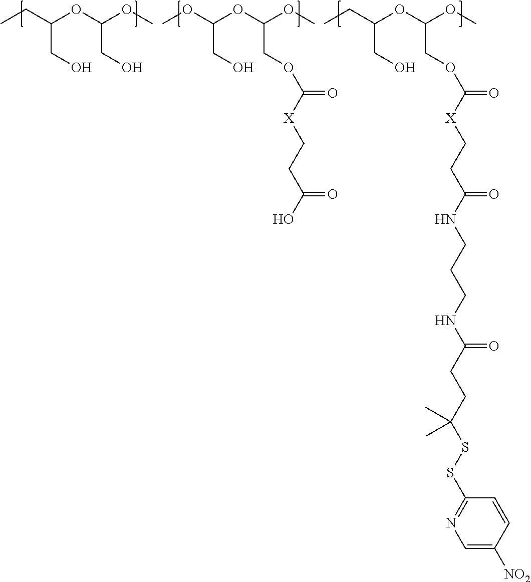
CCC(OC(OC)CO)CO.COC(OC(OC)COC(=O)[X]CCC(O)=O)CO.CCC(OC(OC)COC(=O)[X]CCC(NCCCNC(CCC(SSC1=NC=C([NO2])C=C1)(C)C)=O)=O)CO
